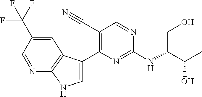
N(C1=NC(C2=CNC3=C2C=C(C(F)(F)F)C=N3)=C(C#N)C=N1)C(C(C)O)CO
